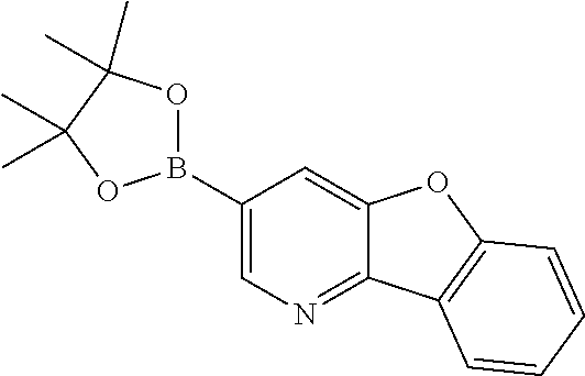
C1(B2OC(C)(C)C(C)(C)O2)=CN=C2C(=C1)OC1=C2C=CC=C1
